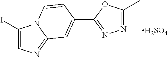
C1(I)=CN=C2N1C=CC(C1=NN=C(C)O1)=C2.[H2SO4]
